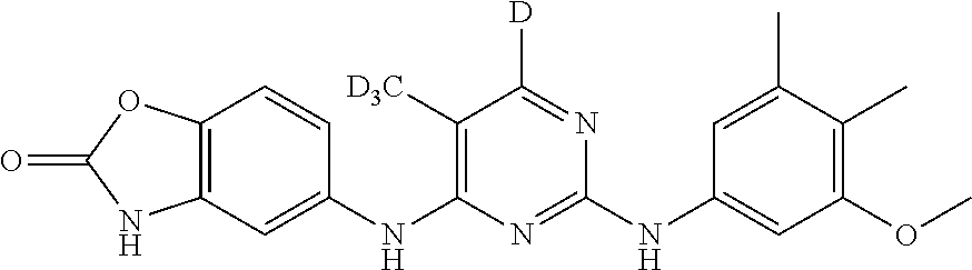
C1([D3C])=C(NC2=CC3=C(OC(=O)N3)C=C2)N=C(NC2=CC(OC)=C(C)C(C)=C2)N=C1[D]
